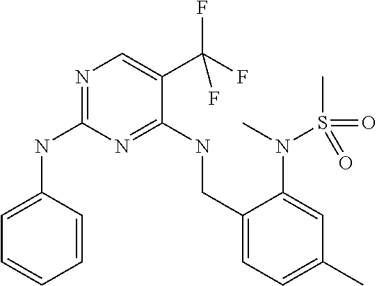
C1=CC(NC2=NC=C(C(F)(F)F)C(NCC3=CC=C(C)C=C3N(S(C)(=O)=O)C)=N2)=CC=C1
